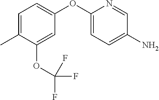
C1=C(C)C(OC(F)(F)F)=CC(OC2=CC=C(N)C=N2)=C1
